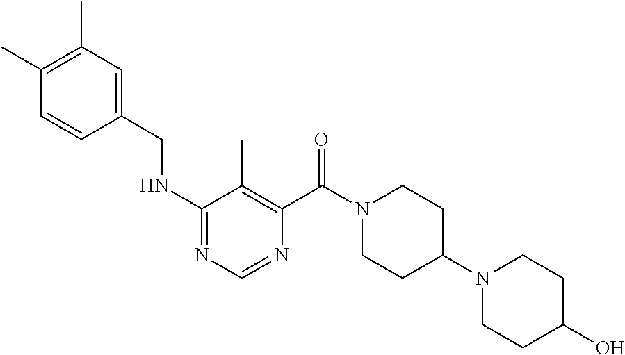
N(C1=NC=NC(C(N2CCC(N3CCC(O)CC3)CC2)=O)=C1C)CC1=CC(C)=C(C)C=C1
